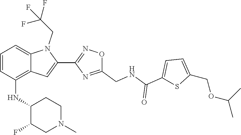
C1=C(COC(C)C)SC(C(=O)NCC2=NC(C3=CC4=C(NC5C(F)CN(C)CC5)C=CC=C4N3CC(F)(F)F)=NO2)=C1
